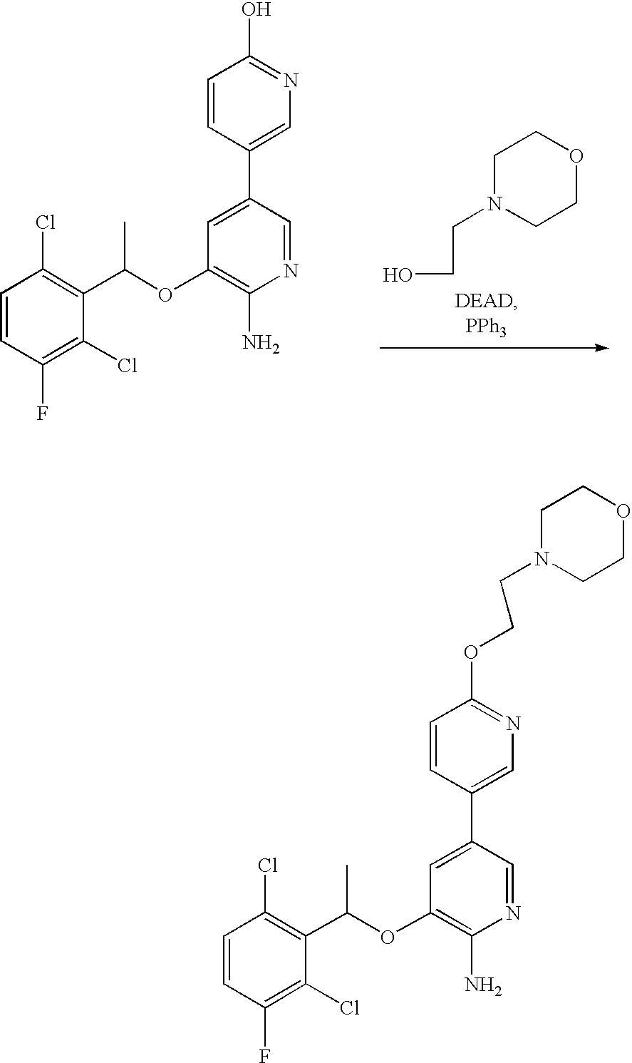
O(C1=C(N)N=CC(C2=CN=C(OCCN3CCOCC3)C=C2)=C1)C(C)C1=C(Cl)C=CC(F)=C1Cl.O(C1=C(N)N=CC(C2=CN=C(O)C=C2)=C1)C(C)C1=C(Cl)C=CC(F)=C1Cl.OCCN1CCOCC1
